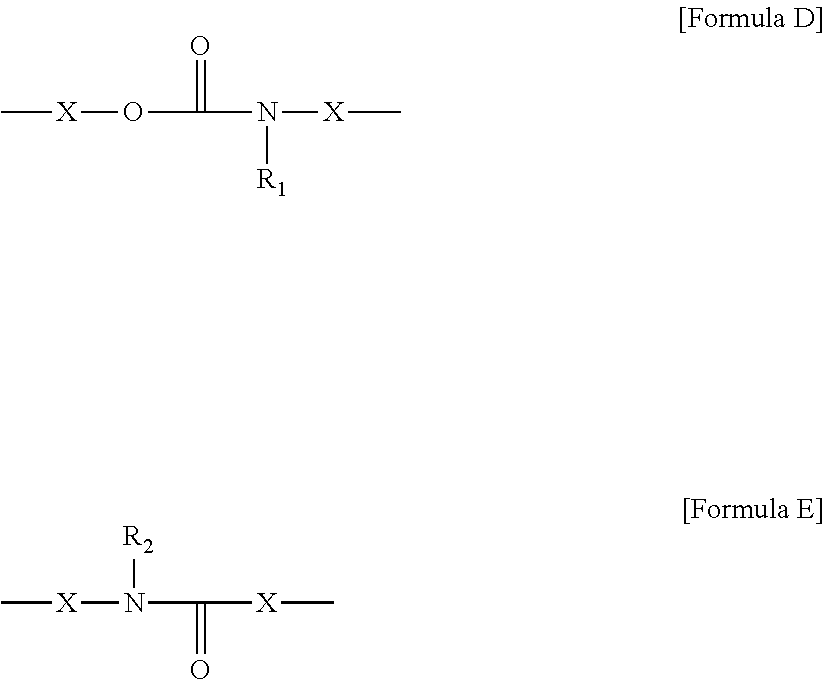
C[X]OC(N([X]C)[R1])=O.C[X]N(C([X]C)=O)[R2]
